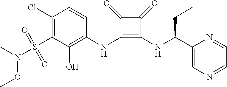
C1(Cl)=C(S(N(OC)C)(=O)=O)C(O)=C(NC2=C(NC(C3=CN=CC=N3)CC)C(=O)C2=O)C=C1
